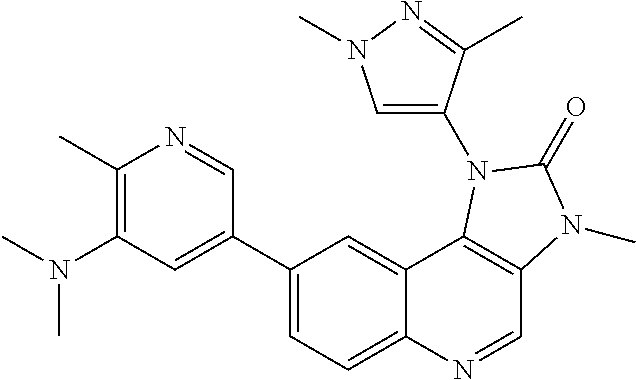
C1(C)=C(N(C)C)C=C(C2=CC=C3C(=C2)C2=C(C=N3)N(C)C(=O)N2C2=CN(C)N=C2C)C=N1
